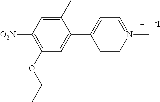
C1(OC(C)C)=C([O2N])C=C(C)C(C2=CC=N(C)C=C2)=C1.[-I]
